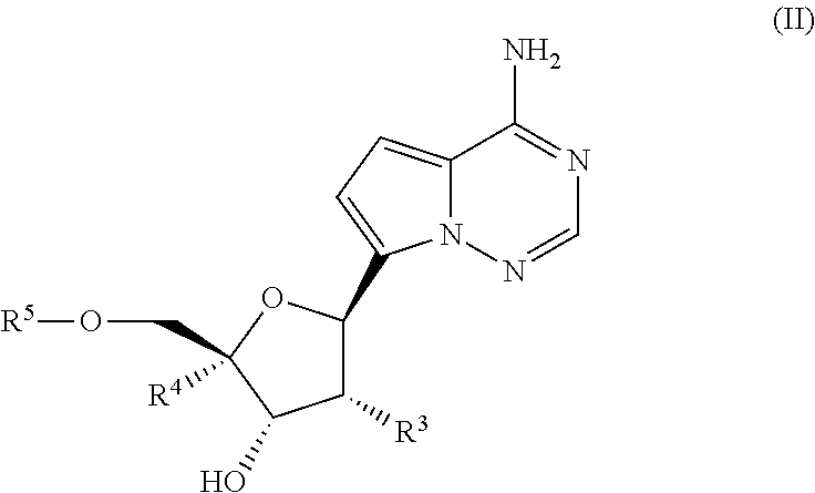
C12=CC=C(C3C([R3])C(O)C([R4])(CO[R5])O3)N1N=CN=C2N
